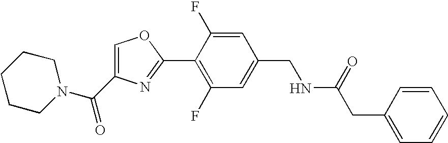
C1CCN(C(C2=COC(C3=C(F)C=C(CNC(=O)CC4=CC=CC=C4)C=C3F)=N2)=O)CC1
